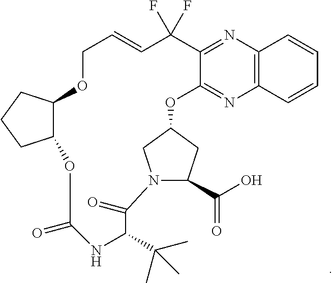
C12=NC3=C(N=C1OC1CN(C(=O)C(C(C)(C)C)NC(=O)OC4C(OCC=CC2(F)F)CCC4)C(C(O)=O)C1)C=CC=C3
